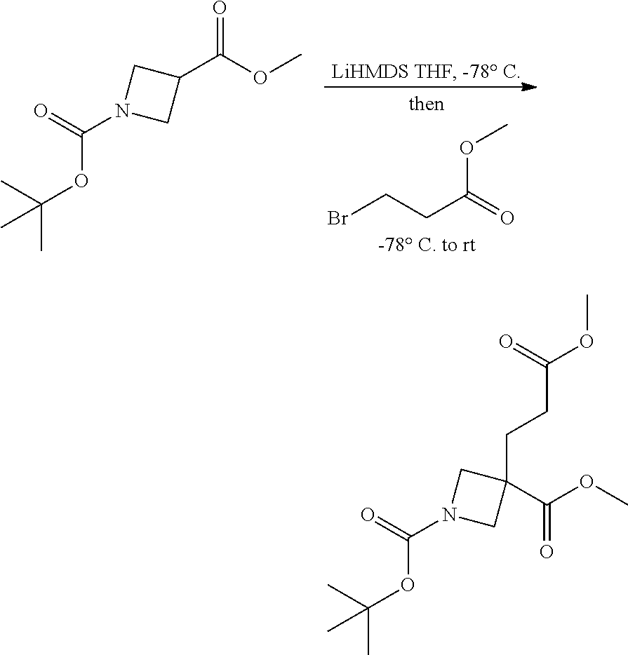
BrCCC(=O)OC.C1N(C(OC(C)(C)C)=O)CC1C(=O)OC.C1N(C(OC(C)(C)C)=O)CC1(CCC(=O)OC)C(OC)=O
